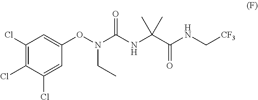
CCN(OC1=CC(Cl)=C(Cl)C(Cl)=C1)C(NC(C(=O)NC[CF3])(C)C)=O
